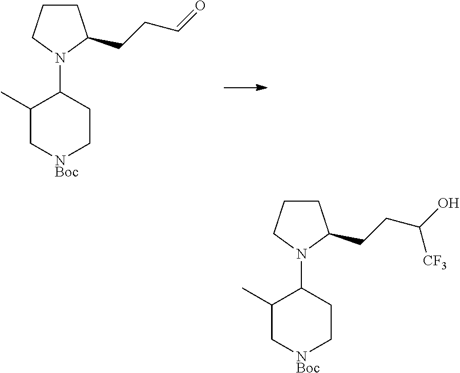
C1CCN(C2C(C)C[NBoc]CC2)C1CCC=O.C1CCN(C2C(C)C[NBoc]CC2)C1CCC(O)[CF3]
